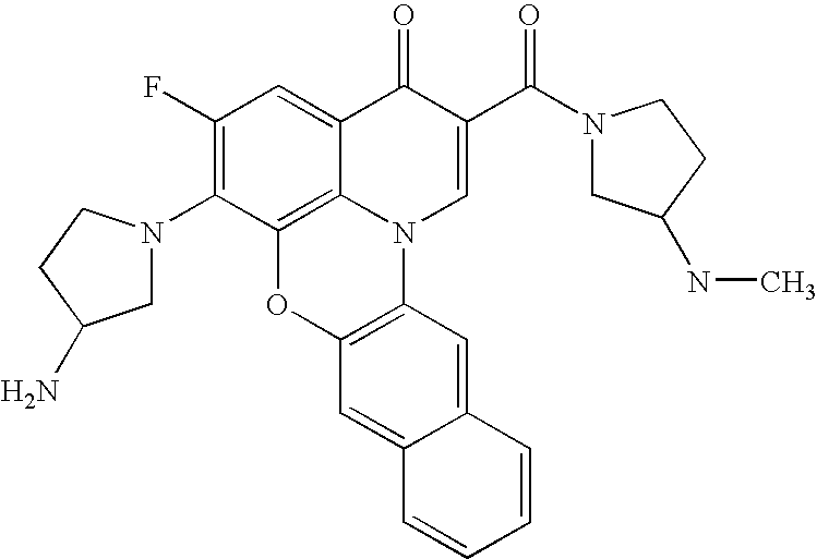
C1(F)=C(N2CC(N)CC2)C2=C3C(=C1)C(=O)C(C(N1CC(NC)CC1)=O)=CN3C1=C(O2)C=C2C(=C1)C=CC=C2
